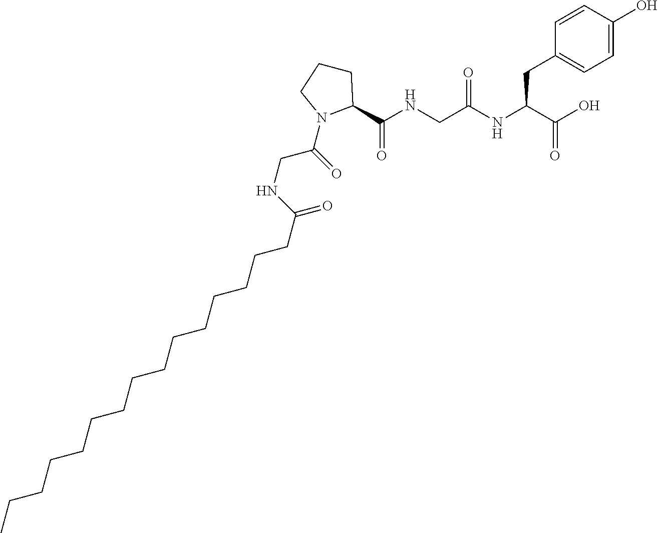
CCCCCCCCCCCCCCCC(=O)NCC(=O)N1C(C(NCC(NC(C(O)=O)CC2=CC=C(O)C=C2)=O)=O)CCC1
